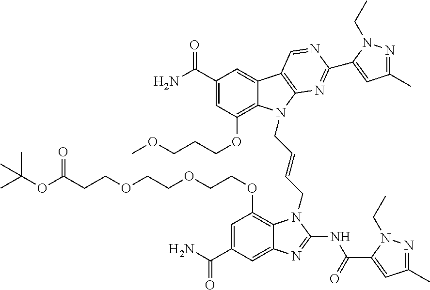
C1=C(C(N)=O)C=C2C(=C1OCCOCCOCCC(OC(C)(C)C)=O)N(CC=CCN1C3=C(OCCCOC)C=C(C(N)=O)C=C3C3=C1N=C(C1=CC(C)=NN1CC)N=C3)C(NC(C1=CC(C)=NN1CC)=O)=N2
